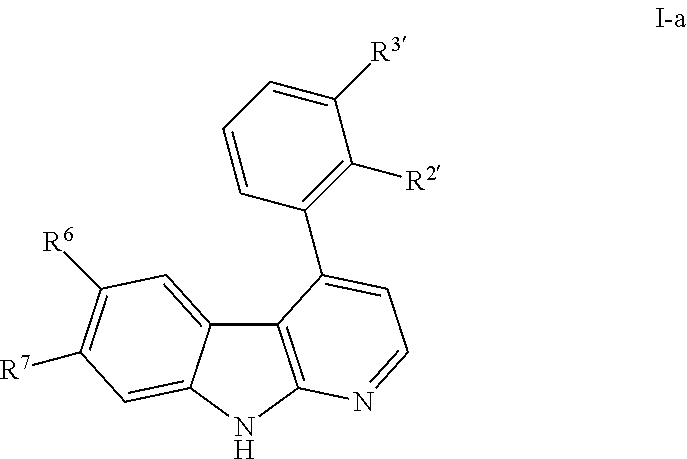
C12=C(NC3=CC([R7])=C([R6])C=C13)N=CC=C2C1=C([R2])C([R3])=CC=C1
